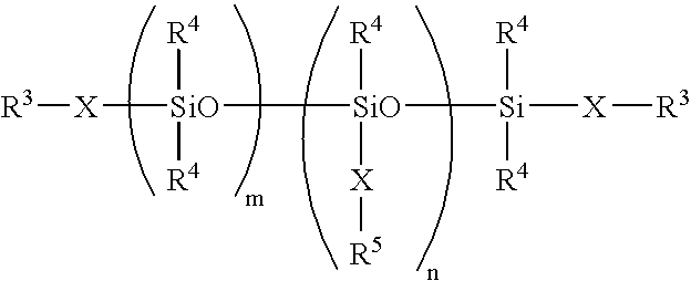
[R3][X][SiO]([SiO]([Si]([X][R3])([R4])[R4])([R4])[X][R5])([R4])[R4]
